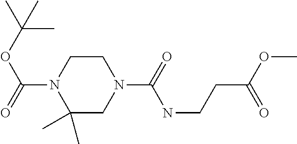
C1(C)(C)CN(C(=O)NCCC(OC)=O)CCN1C(=O)OC(C)(C)C
